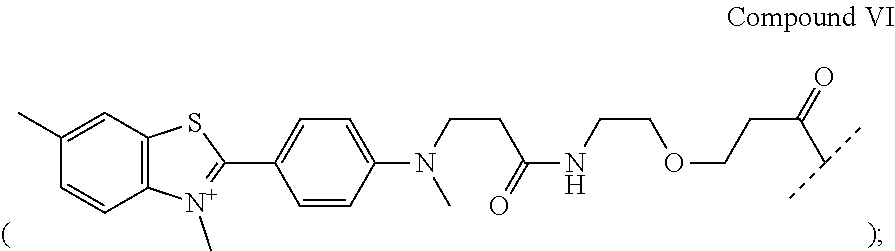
C1(C)=CC2=C(C=C1)[N+](C)=C(C1=CC=C(N(C)CCC(=O)NCCOCCC(C(C)C)=O)C=C1)S2
